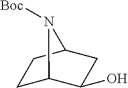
C1C2C(O)CC(C1)N2[Boc]
